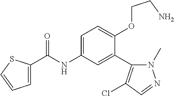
C1=C(C(=O)NC2=CC=C(OCCN)C(C3=C(Cl)C=NN3C)=C2)SC=C1
